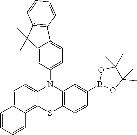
C12=C3C(=CC=C1C=CC=C2)N(C1=CC=C2C(=C1)C(C)(C)C1=C2C=CC=C1)C1=C(S3)C=CC(B2OC(C)(C)C(C)(C)O2)=C1
